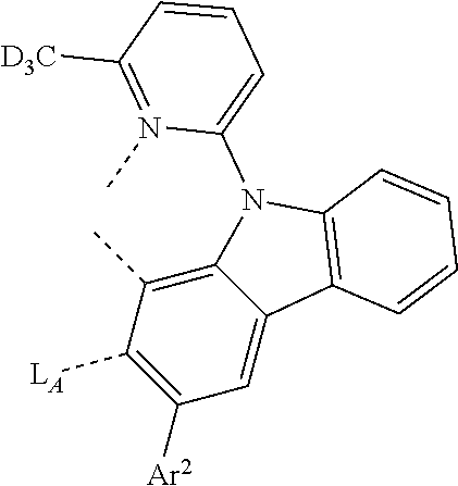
C12=C(C)C([LA])=C([Ar2])C=C1C1=C(N2C2=CC=CC([D3C])=N2C)C=CC=C1
